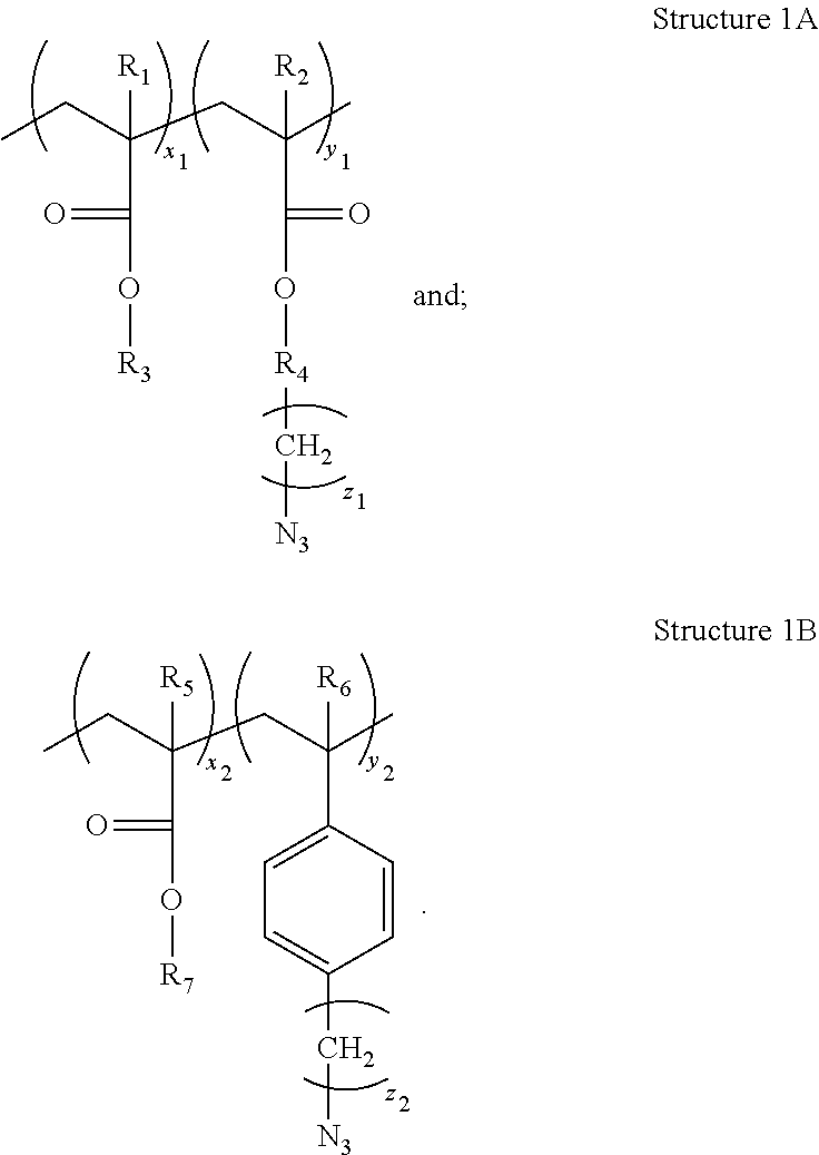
CCC(CC(C)([R2])C(=O)O[R4]C[N3])(C(=O)O[R3])[R1].CCC(CC(C)([R6])C1=CC=C(C[N3])C=C1)(C(=O)O[R7])[R5]
